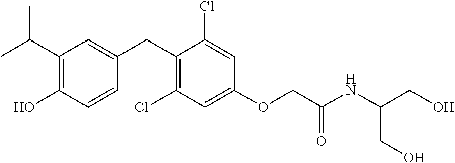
C1(CC2=CC(C(C)C)=C(O)C=C2)=C(Cl)C=C(OCC(NC(CO)CO)=O)C=C1Cl
